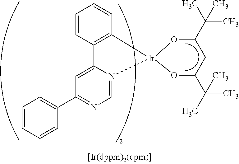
C1=CC2=C(C=C1)[Ir]1(N3=CN=C(C4=CC=CC=C4)C=C23)OC(C(C)(C)C)CC(C(C)(C)C)O1
